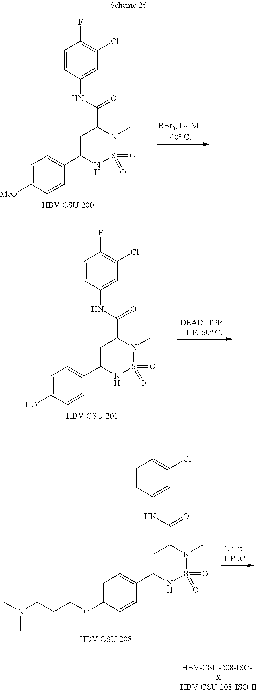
C1C(C2=CC=C([MeO])C=C2)NS(=O)(=O)N(C)C1C(NC1=CC(Cl)=C(F)C=C1)=O.[HBV-CSU-200].C1C(C2=CC=C(O)C=C2)NS(=O)(=O)N(C)C1C(NC1=CC(Cl)=C(F)C=C1)=O.[HBV-CSU-201].C1C(C2=CC=C(OCCCN(C)C)C=C2)NS(=O)(=O)N(C)C1C(NC1=CC(Cl)=C(F)C=C1)=O.[HBV-CSU-208].[HBV-CSU-208-ISO-I&HBV-CSU-208-ISO-II]
